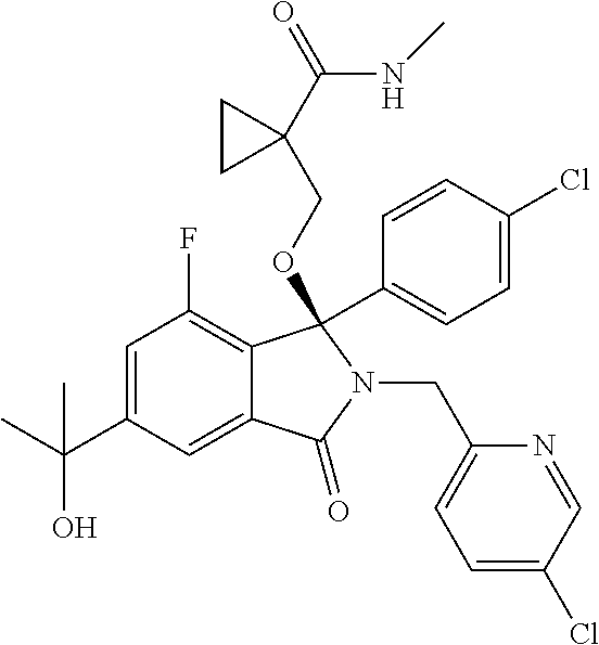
C1=C(C(C)(O)C)C=C2C(=C1F)C(OCC1(C(=O)NC)CC1)(C1=CC=C(Cl)C=C1)N(CC1=CC=C(Cl)C=N1)C2=O
